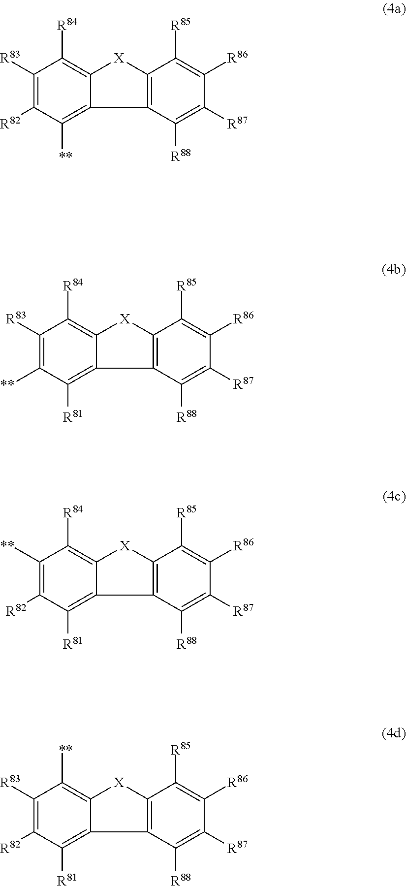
C1([R85])=C([R86])C([R87])=C([R88])C2=C1[X]C1=C([R84])C([R83])=C([R82])C([**])=C21.C1([R85])=C([R86])C([R87])=C([R88])C2=C1[X]C1=C([R84])C([R83])=C([**])C([R81])=C21.C1([R85])=C([R86])C([R87])=C([R88])C2=C1[X]C1=C([R84])C([**])=C([R82])C([R81])=C21.C1([R85])=C([R86])C([R87])=C([R88])C2=C1[X]C1=C([**])C([R83])=C([R82])C([R81])=C21
